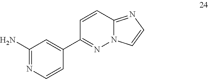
C1=CC2=NC=CN2N=C1C1=CC(N)=NC=C1
